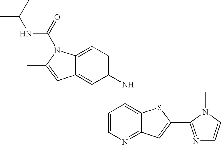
C1(NC2=C3C(=NC=C2)C=C(C2=NC=CN2C)S3)=CC=C2C(=C1)C=C(C)N2C(=O)NC(C)C
